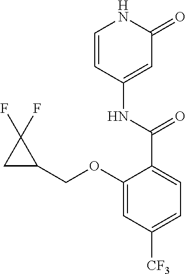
C1=CC(NC(=O)C2=CC=C([CF3])C=C2OCC2CC2(F)F)=CC(=O)N1
